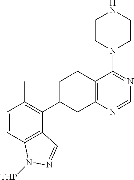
C1=CC2=C(C(C3CC4=C(CC3)C(N3CCNCC3)=NC=N4)=C1C)C=NN2[THP]
